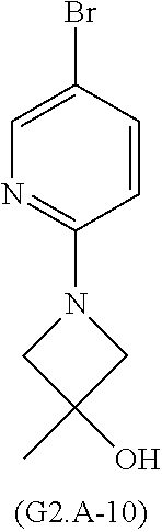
C1=C(Br)C=CC(N2CC(C)(O)C2)=N1
